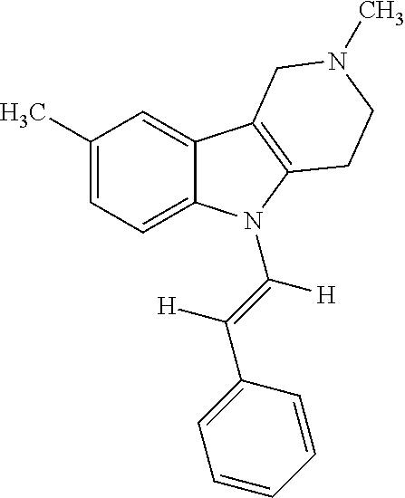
C1(C)=CC=C2C(=C1)C1=C(N2C(=C([H])C2=CC=CC=C2)[H])CCN(C)C1
